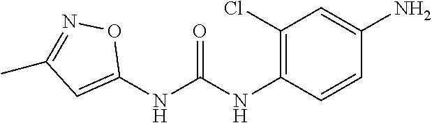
NC1=CC(Cl)=C(NC(NC2=CC(C)=NO2)=O)C=C1
